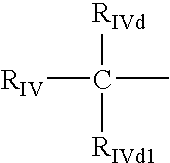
[RIV]C([RIVd])(C)[RIVd1]
